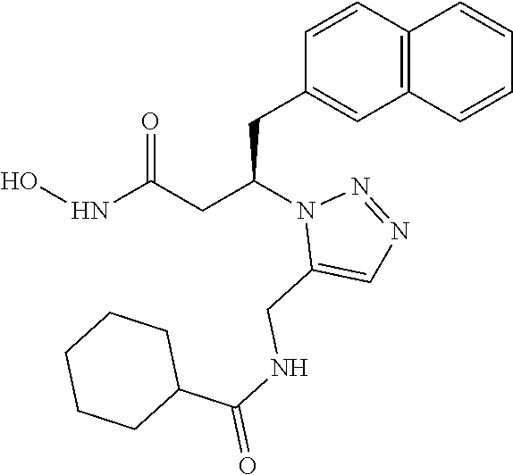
C1(CC(CC(=O)NO)N2C(CNC(=O)C3CCCCC3)=CN=N2)=CC2=C(C=C1)C=CC=C2
